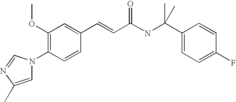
C1(OC)=C(N2C=C(C)N=C2)C=CC(C=CC(NC(C2=CC=C(F)C=C2)(C)C)=O)=C1
